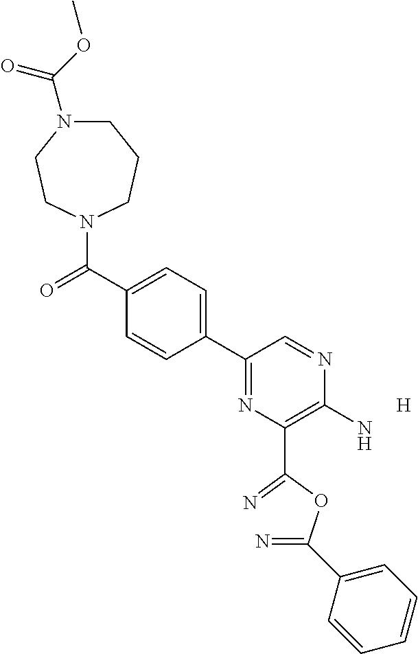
C1N(C(OC)=O)CCN(C(C2=CC=C(C3=NC(C(=N)OC(=N)C4=CC=CC=C4)=C(N)N=C3)C=C2)=O)CC1.[H]
